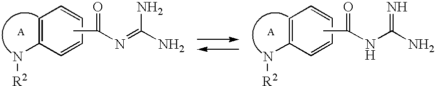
C1=C(N[R2])C=CC=C1.CC(N=C(N)N)=O.C1=C(N[R2])C=CC=C1.CC(NC(N)=N)=O
